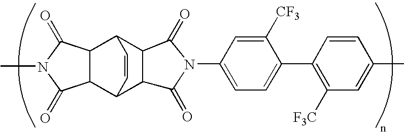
C12C(C3C4C(C1C=C3)C(=O)N(C1=CC=C(C3=C([F3C])C=C(C)C=C3)C([CF3])=C1)C4=O)C(=O)N(C)C2=O
